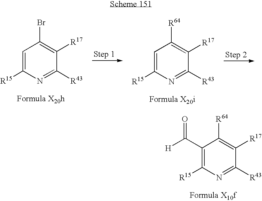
C1(C([H])=O)=C([R15])N=C([R43])C([R17])=C1[R64].C1=C([R15])N=C([R43])C([R17])=C1Br.C1=C([R15])N=C([R43])C([R17])=C1[R64]
